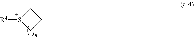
C1[S+]([R4])CC1
